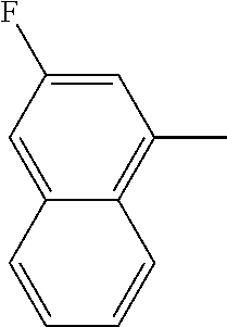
C1=C(F)C=C2C(=C1C)C=CC=C2
